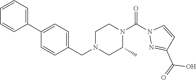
C1=CC=C(C2=CC=C(CN3CC(C)N(C(N4N=C(C(=O)O)C=C4)=O)CC3)C=C2)C=C1
